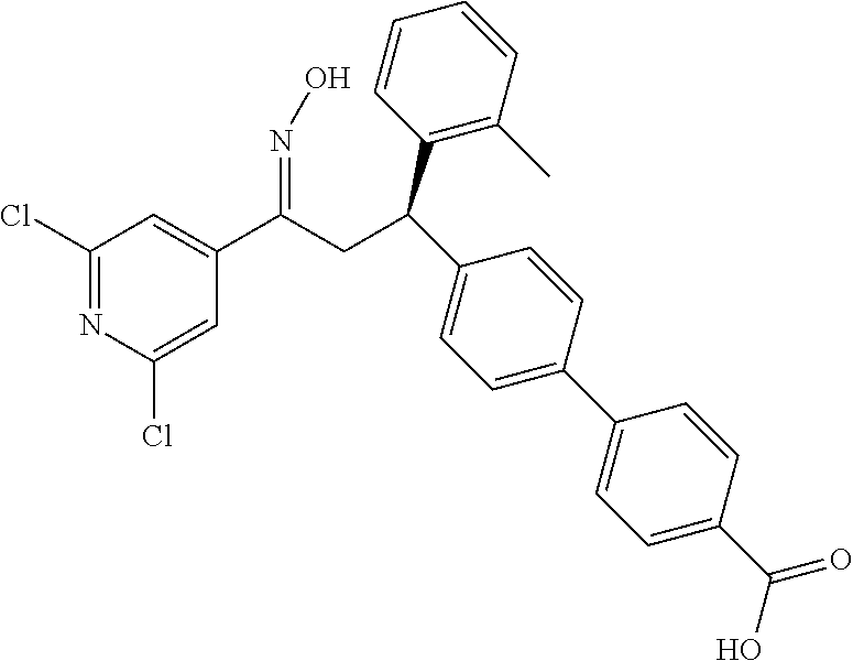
C1(Cl)=NC(Cl)=CC(C(CC(C2=C(C)C=CC=C2)C2=CC=C(C3=CC=C(C(O)=O)C=C3)C=C2)=NO)=C1
